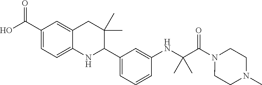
OC(C1=CC=C2C(=C1)CC(C)(C)C(C1=CC=CC(NC(C(N3CCN(C)CC3)=O)(C)C)=C1)N2)=O
